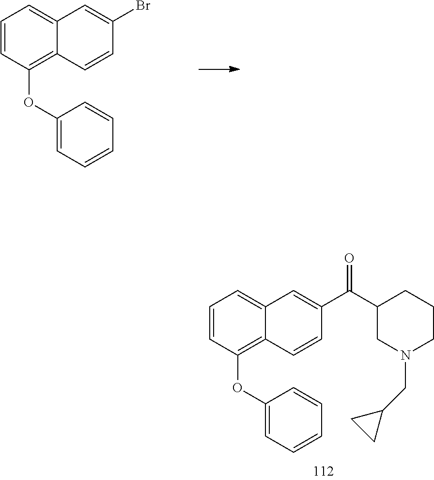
C1=CC2=C(OC3=CC=CC=C3)C=CC=C2C=C1C(C1CN(CC2CC2)CCC1)=O.C1=CC(OC2=CC=CC=C2)=C2C(=C1)C=C(Br)C=C2
